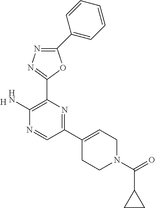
[H].C1(C2=CC=CC=C2)=NN=C(C2=C(N)N=CC(C3=CCN(C(=O)C4CC4)CC3)=N2)O1
